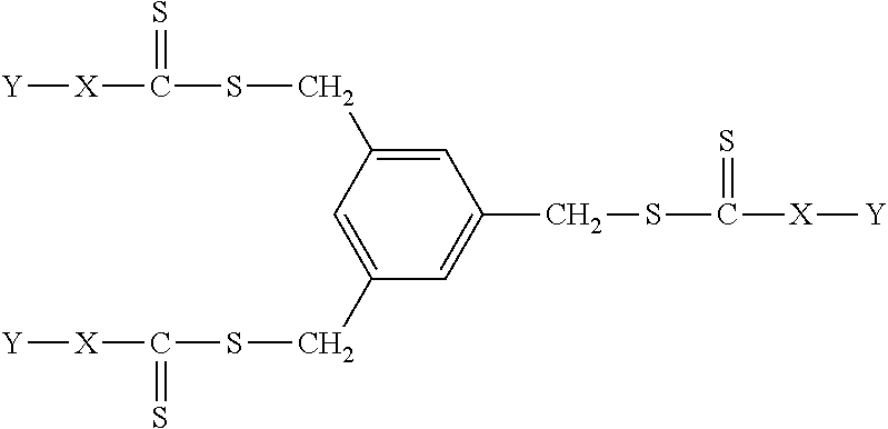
C1=C(CSC(=S)[X][Y])C=C(CSC(=S)[X][Y])C=C1CSC(=S)[X][Y]
